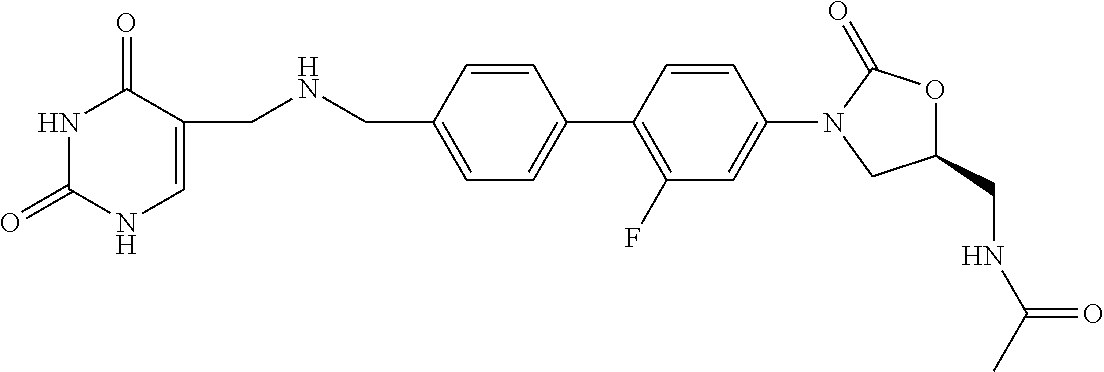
C1(CNC(=O)C)OC(=O)N(C2=CC(F)=C(C3=CC=C(CNCC4=CNC(=O)NC4=O)C=C3)C=C2)C1
